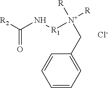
C1=CC=C(C[N+]([R])([R1]NC([R2])=O)[R])C=C1.[Cl-]
